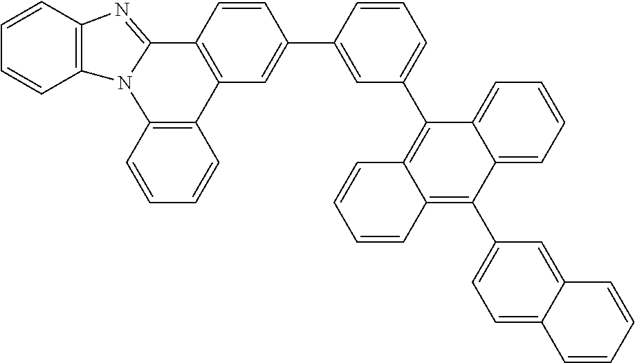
C1=CC2=C(C=C1)N1C(=NC3=C1C=CC=C3)C1=C2C=C(C2=CC(C3=C4C(=C(C5=CC=C6C(=C5)C=CC=C6)C5=CC=CC=C35)C=CC=C4)=CC=C2)C=C1
